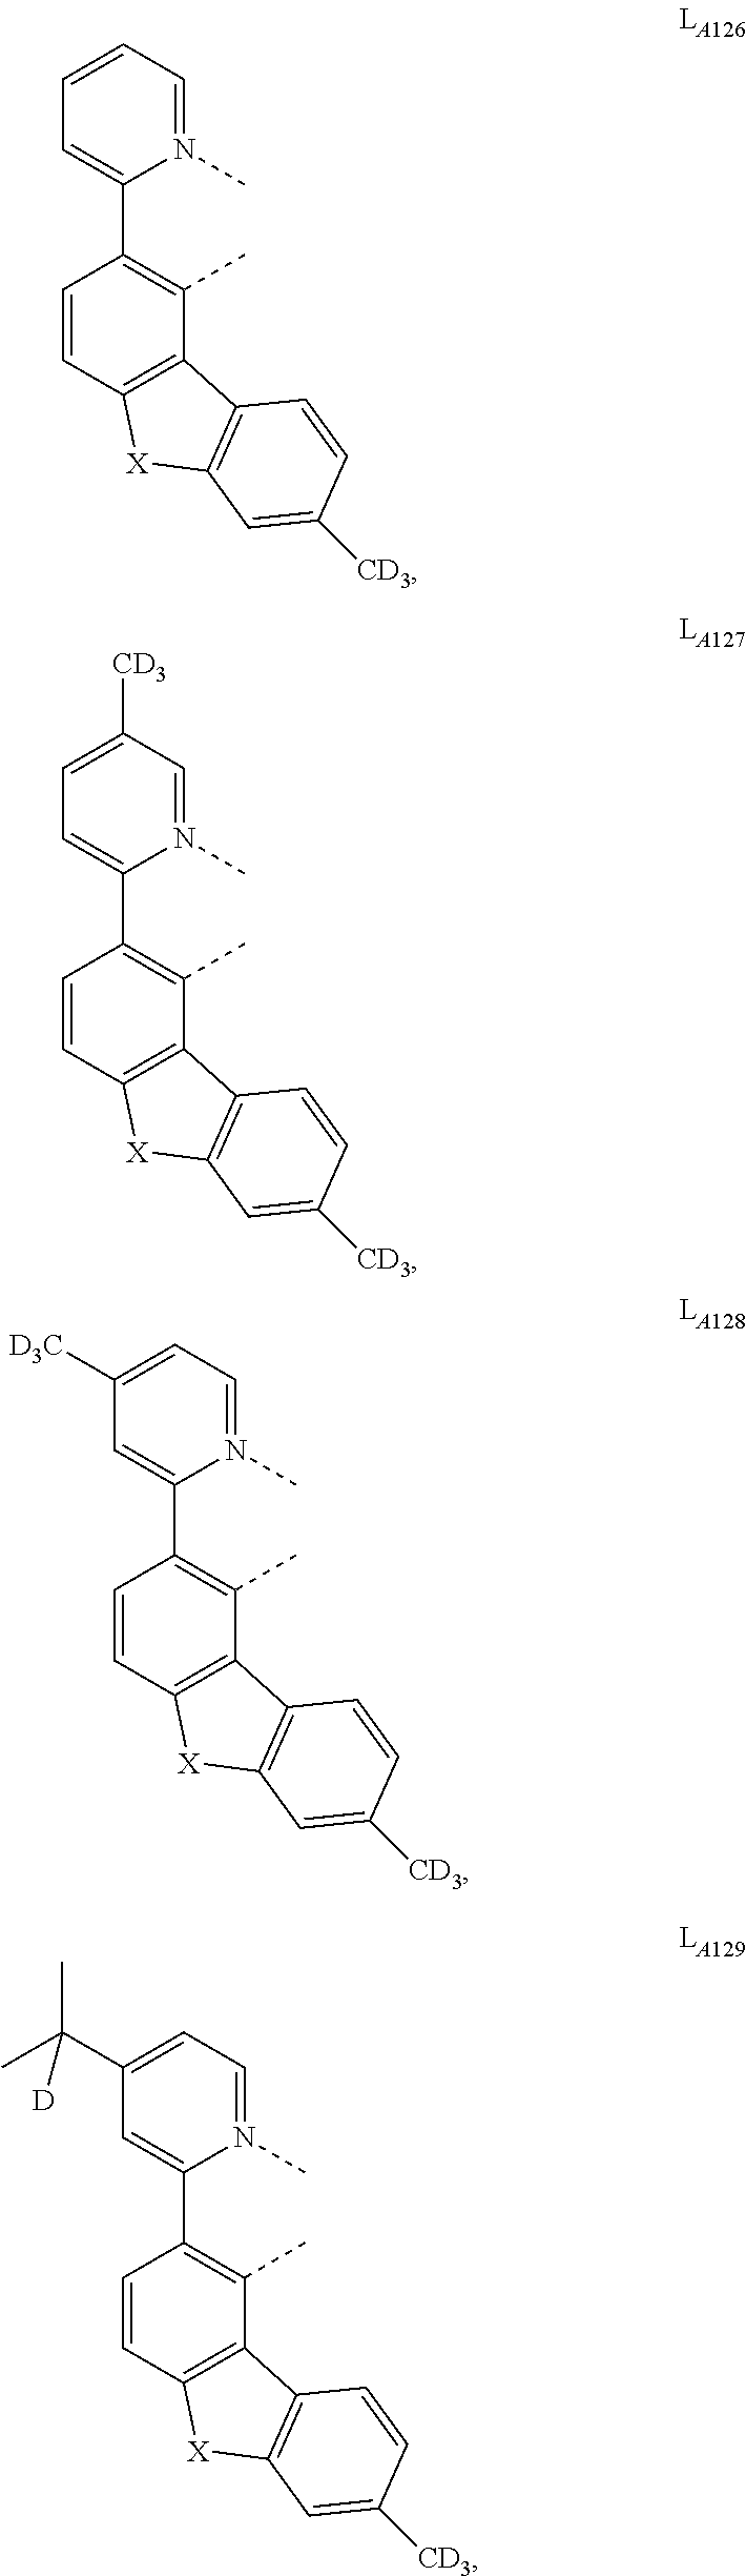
C1=CC=C(C2=C(C)C3=C(C=C2)[X]C2=C3C=CC([CD3])=C2)N(C)=C1.C1([CD3])=CC=C(C2=C(C)C3=C(C=C2)[X]C2=C3C=CC([CD3])=C2)N(C)=C1.C1=C([D3C])C=C(C2=C(C)C3=C(C=C2)[X]C2=C3C=CC([CD3])=C2)N(C)=C1.C1=C(C(C)(C)[D])C=C(C2=C(C)C3=C(C=C2)[X]C2=C3C=CC([CD3])=C2)N(C)=C1
